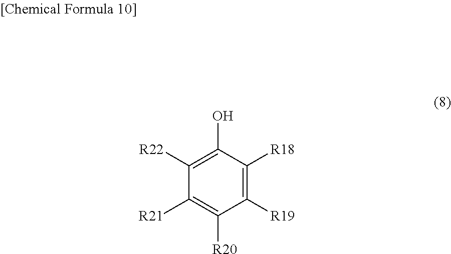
C1([R22])=C(O)C([R18])=C([R19])C([R20])=C1[R21]
